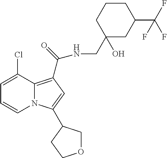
C1=C(Cl)C2=C(C(NCC3(O)CC(C(F)(F)F)CCC3)=O)C=C(C3COCC3)N2C=C1
